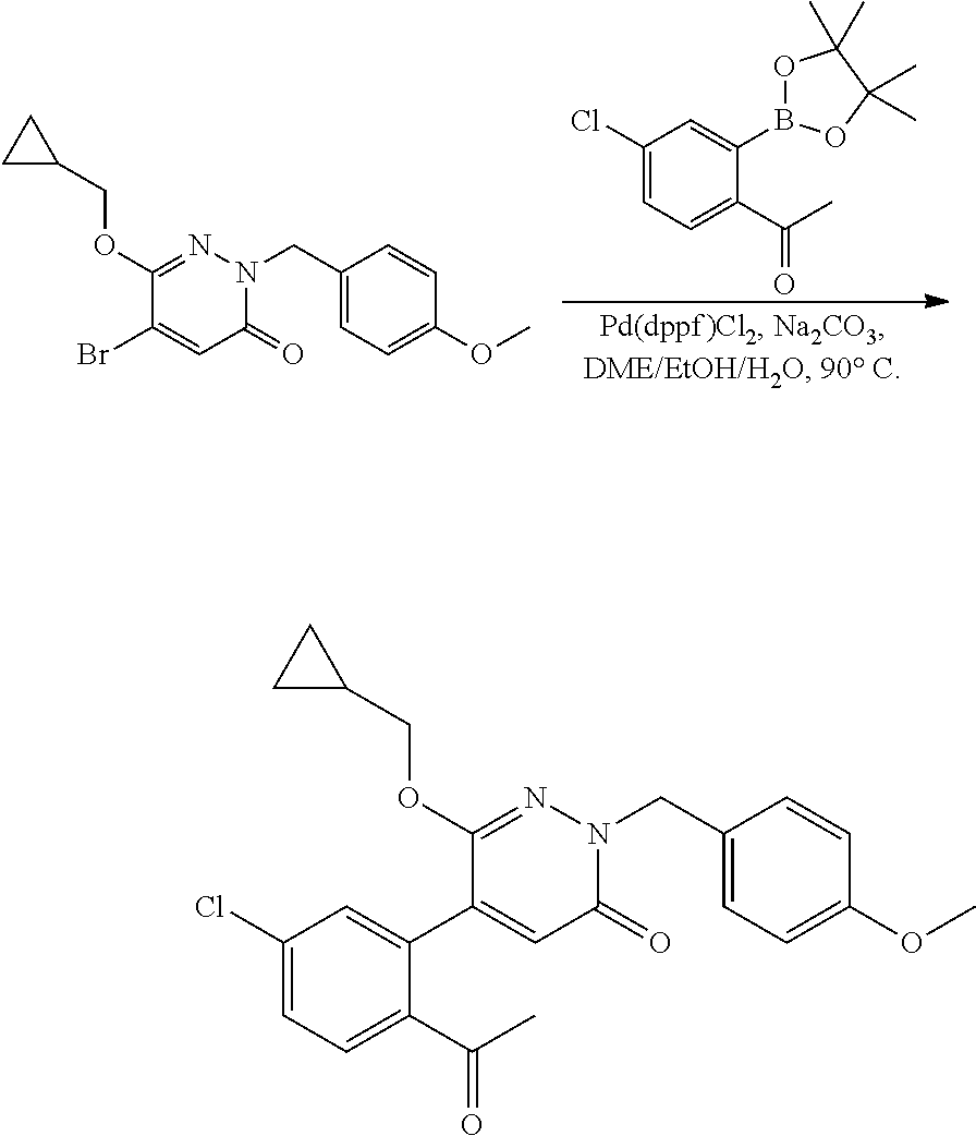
C1(Cl)=CC=C(C(C)=O)C(B2OC(C)(C)C(C)(C)O2)=C1.C1(OCC2CC2)=NN(CC2=CC=C(OC)C=C2)C(=O)C=C1Br.C1(OCC2CC2)=NN(CC2=CC=C(OC)C=C2)C(=O)C=C1C1=CC(Cl)=CC=C1C(C)=O
